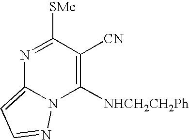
N1=C([SMe])C([CN])=C([NHCH2CH2Ph])N2C1=CC=N2
